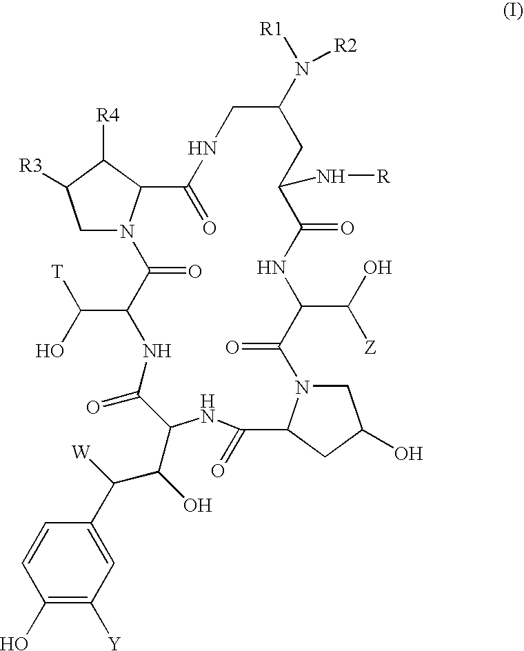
C1(O)=C([Y])C=C(C(C(C2C(=O)NC(C([T])O)C(=O)N3CC([R3])C([R4])C3C(=O)NCC(N([R2])[R1])CC(N[R])C(=O)NC(C(O)[Z])C(=O)N3CC(O)CC3C(=O)N2)O)[W])C=C1
